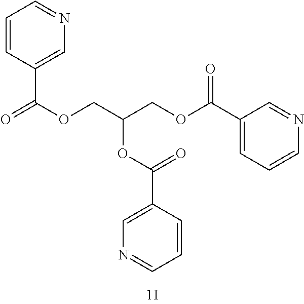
C1=CC(C(OCC(OC(C2=CN=CC=C2)=O)COC(C2=CC=CN=C2)=O)=O)=CN=C1
